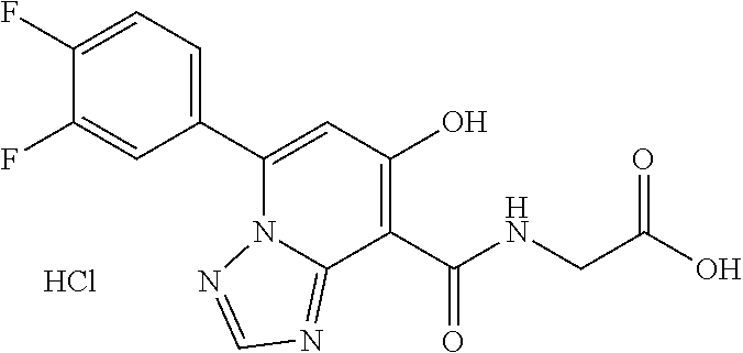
C1(F)=CC(C2=CC(O)=C(C(NCC(O)=O)=O)C3=NC=NN23)=CC=C1F.Cl
